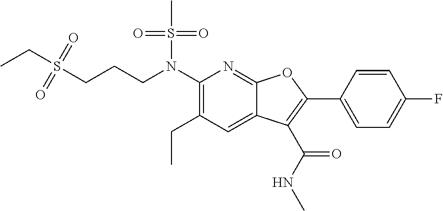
S(CCCN(C1=C(CC)C=C2C(=N1)OC(C1=CC=C(F)C=C1)=C2C(NC)=O)S(C)(=O)=O)(CC)(=O)=O
